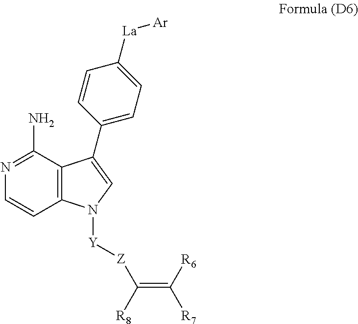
C12=C(C(N)=NC=C1)C(C1=CC=C([La][Ar])C=C1)=CN2[Y][Z]C(=C([R7])[R6])[R8]
